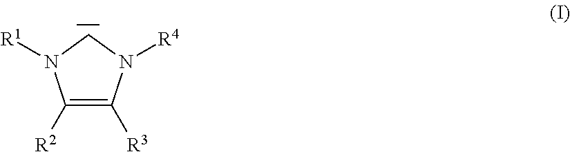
C1([R2])=C([R3])N([R4])CN1[R1]
